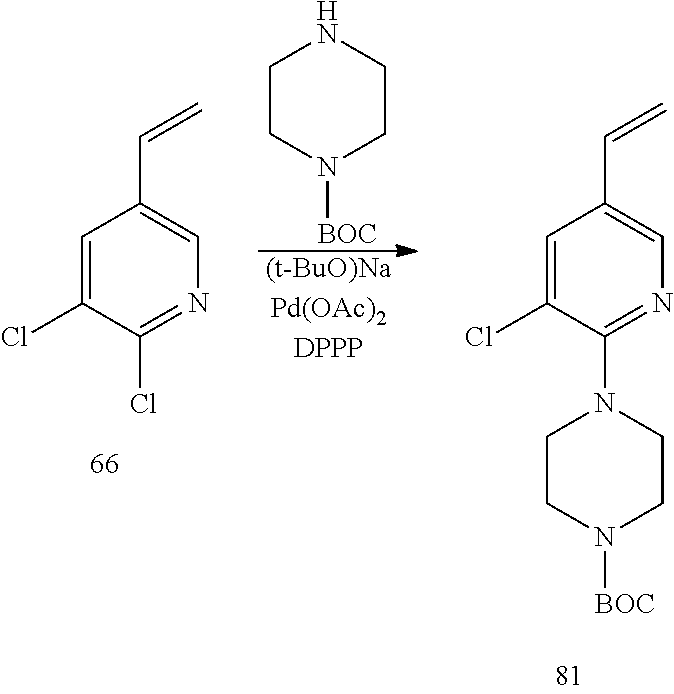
C1=C(Cl)C(Cl)=NC=C1C=C.[(t-BuO)NaPd(OAc)2DPPP].C1CN([BOC])CCN1.C1=C(Cl)C(N2CCN([BOC])CC2)=NC=C1C=C
